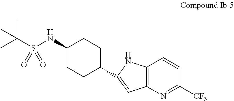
C1(NS(C(C)(C)C)(=O)=O)CCC(C2=CC3=C(C=CC([CF3])=N3)N2)CC1
